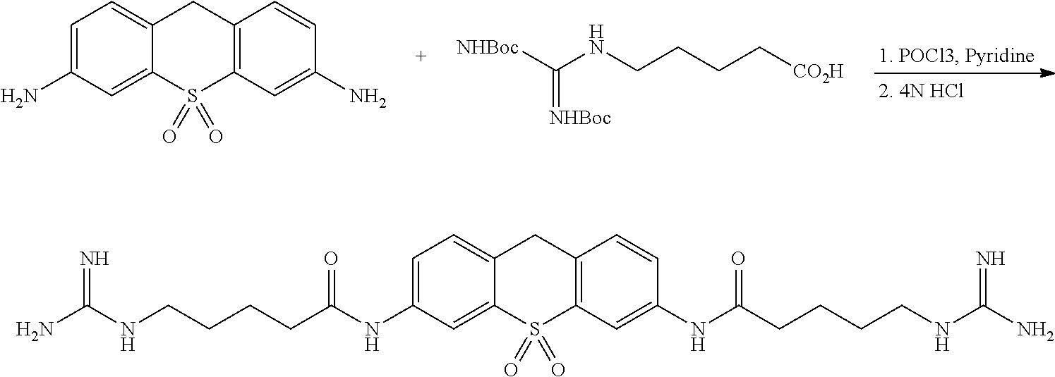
C1=C(N)C=C2C(=C1)CC1=C(S2(=O)=O)C=C(N)C=C1.[NHBoc]C(NCCCC[CO2H])=[NHBoc].C1=C(NC(CCCCNC(N)=N)=O)C=C2C(=C1)CC1=C(S2(=O)=O)C=C(NC(CCCCNC(N)=N)=O)C=C1
